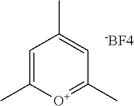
C1=C(C)[O+]=C(C)C=C1C.[-BF4]
